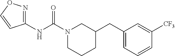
N1(C(NC2=NOC=C2)=O)CCCC(CC2=CC=CC([CF3])=C2)C1
